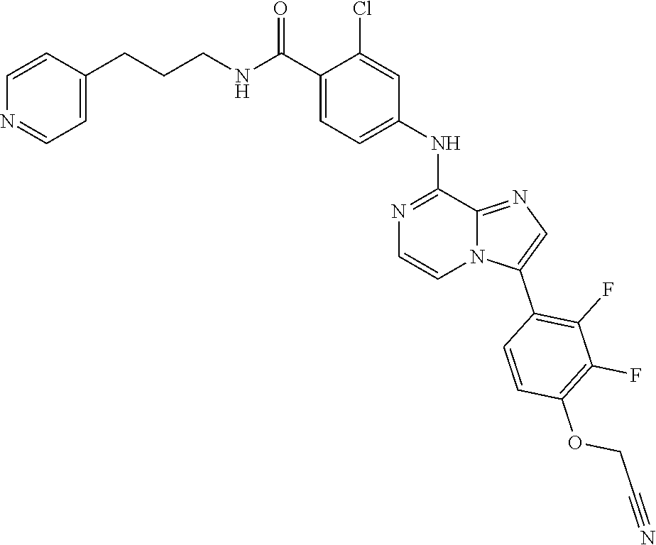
C12=NC=C(C3=C(F)C(F)=C(OCC#N)C=C3)N1C=CN=C2NC1=CC=C(C(NCCCC2=CC=NC=C2)=O)C(Cl)=C1
